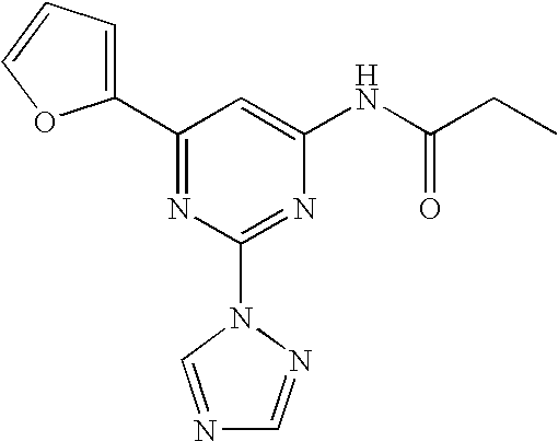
C1(C2=CC=CO2)=NC(N2C=NC=N2)=NC(NC(CC)=O)=C1
